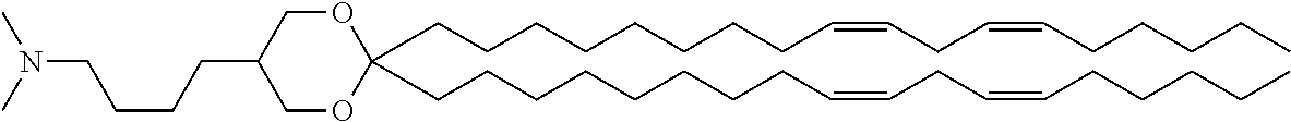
C(CCCCCCC=CCC=CCCCCC)CC1(CCCCCCCCC=CCC=CCCCCC)OCC(CCCCN(C)C)CO1
